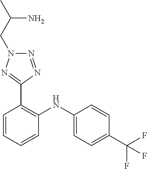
C1=CC(C(F)(F)F)=CC=C1NC1=C(C2=NN(CC(C)N)N=N2)C=CC=C1
